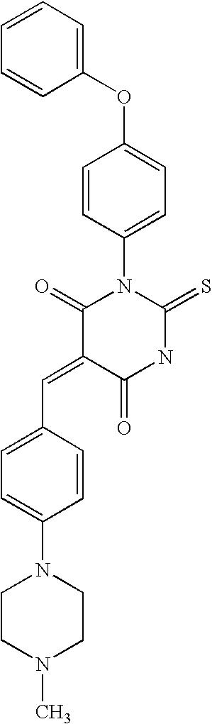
C1(OC2=CC=C(N3C(=O)C(=CC4=CC=C(N5CCN(C)CC5)C=C4)C(=O)NC3=S)C=C2)=CC=CC=C1
